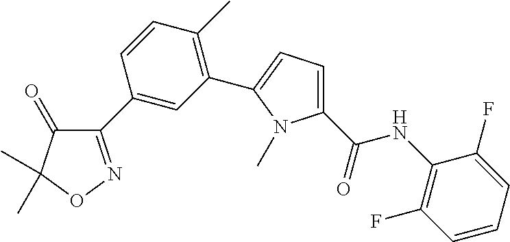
C1(C2=CC(C3=CC=C(C(=O)NC4=C(F)C=CC=C4F)N3C)=C(C)C=C2)=NOC(C)(C)C1=O
